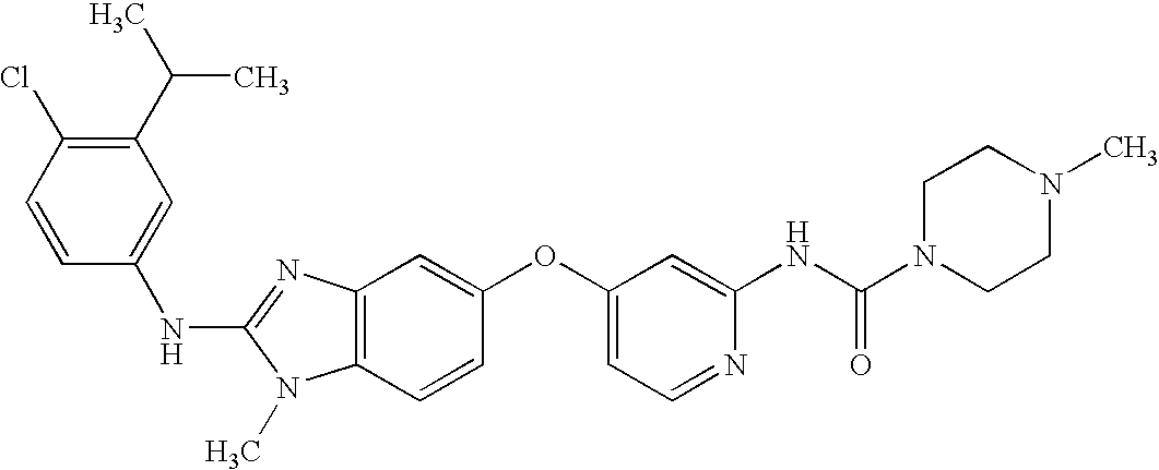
C1(C(C)C)=C(Cl)C=CC(NC2=NC3=C(N2C)C=CC(OC2=CC=NC(NC(N4CCN(C)CC4)=O)=C2)=C3)=C1
